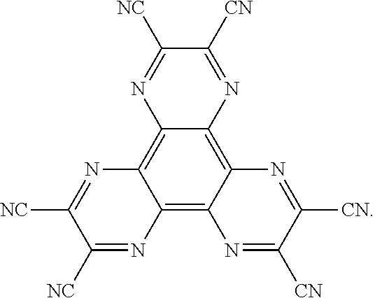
C12=C3C(=C4C(=C1N=C([CN])C([NC])=N2)N=C([CN])C([CN])=N4)N=C([NC])C([NC])=N3
